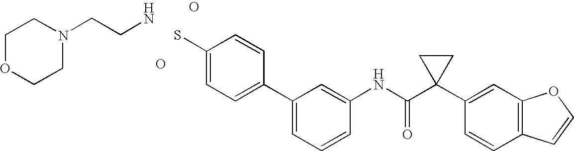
C1(C2=CC=C(S)C=C2)=CC=CC(NC(C2(C3=CC4=C(C=C3)C=CO4)CC2)=O)=C1.O.NCCN1CCOCC1.O
